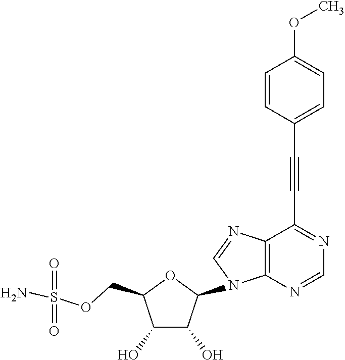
C(C1=NC=NC2=C1N=CN2C1OC(COS(N)(=O)=O)C(O)C1O)#CC1=CC=C(OC)C=C1
